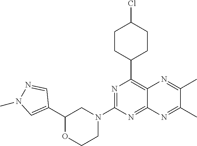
N1=C(N2CC(C3=CN(C)N=C3)OCC2)N=C2C(=C1C1CCC(Cl)CC1)N=C(C)C(C)=N2
